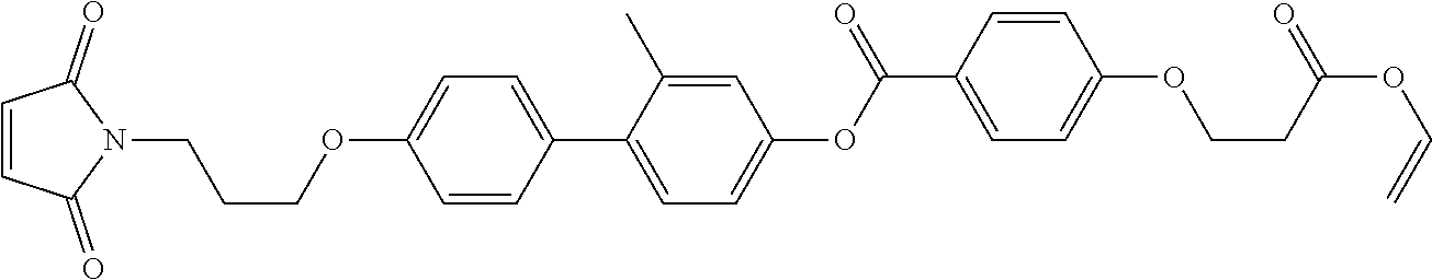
C1=CC(C2=CC=C(OC(C3=CC=C(OCCC(OC=C)=O)C=C3)=O)C=C2C)=CC=C1OCCCN1C(=O)C=CC1=O
